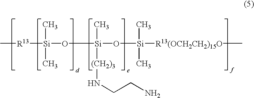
[R13]([Si](C)(C)O[Si](C)([(CH2)3]NCCN)O[Si]([R13(OCH2CH2)15O]C)(C)C)C
